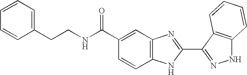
C12=C(C=C(C(=O)NCCC3=CC=CC=C3)C=C1)N=C(C1=NNC3=C1C=CC=C3)N2
